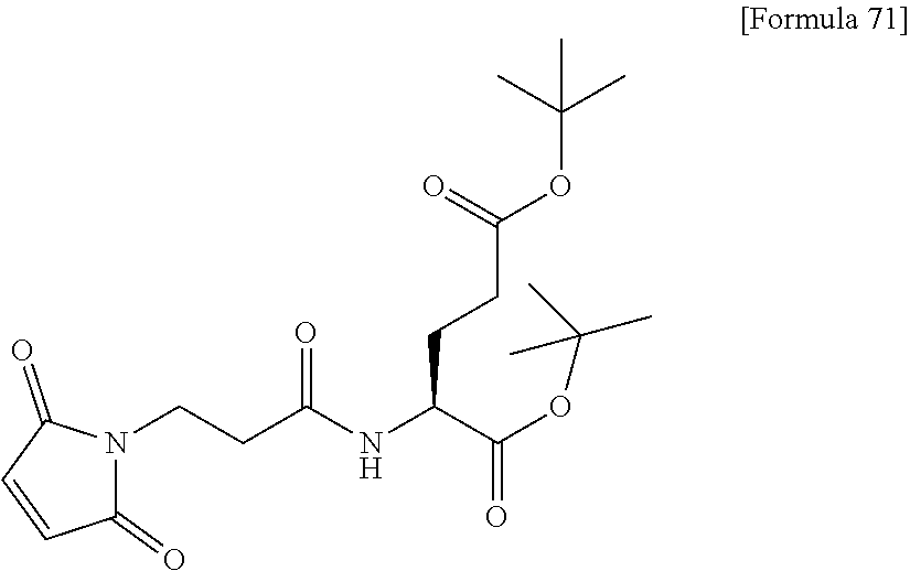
N1(CCC(NC(C(OC(C)(C)C)=O)CCC(OC(C)(C)C)=O)=O)C(=O)C=CC1=O
